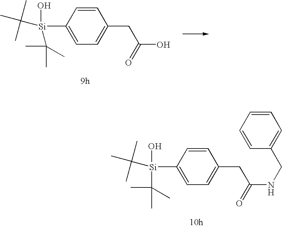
C1=CC(CC(O)=O)=CC=C1[Si](C(C)(C)C)(O)C(C)(C)C.C1=CC(CC(NCC2=CC=CC=C2)=O)=CC=C1[Si](C(C)(C)C)(O)C(C)(C)C
